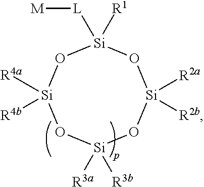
[Si]1([L][M])([R1])O[Si]([R4a])([R4b])O[Si]([R3a])([R3b])O[Si]([R2a])([R2b])O1
